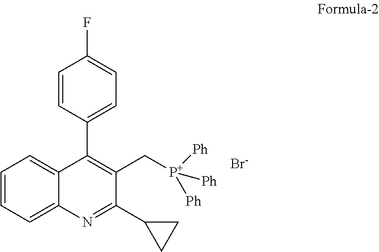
C1=CC=C2C(=C1)C(C1=CC=C(F)C=C1)=C(C[P+]([Ph])([Ph])[Ph])C(C1CC1)=N2.[Br-]
